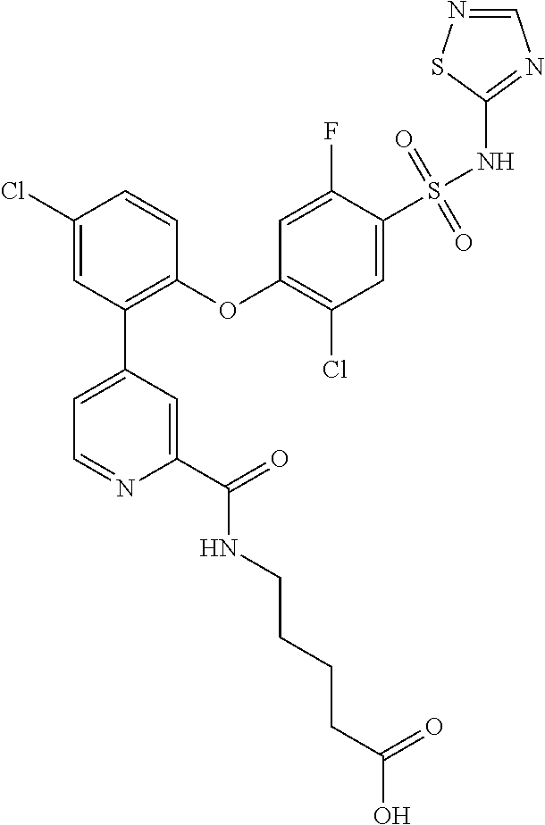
C1(Cl)=CC(C2=CC=NC(C(=O)NCCCCC(=O)O)=C2)=C(OC2=C(Cl)C=C(S(NC3=NC=NS3)(=O)=O)C(F)=C2)C=C1
